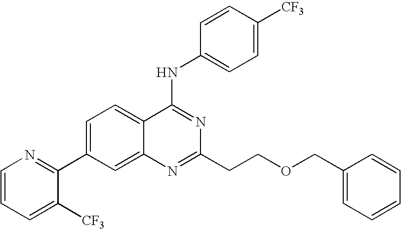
N1=C(CCOCC2=CC=CC=C2)N=C(NC2=CC=C([CF3])C=C2)C2=CC=C(C3=NC=CC=C3[CF3])C=C12
